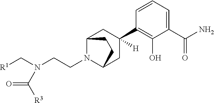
C1(C(N)=O)=CC=CC(C2([H])CC3N(CCN(C[R1])C([R3])=O)C(C2)CC3)=C1O
